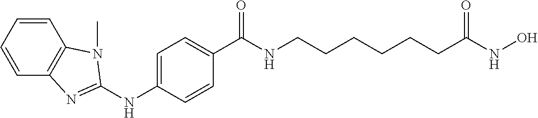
C1(NC2=NC3=C(C=CC=C3)N2C)=CC=C(C(NCCCCCCC(NO)=O)=O)C=C1
